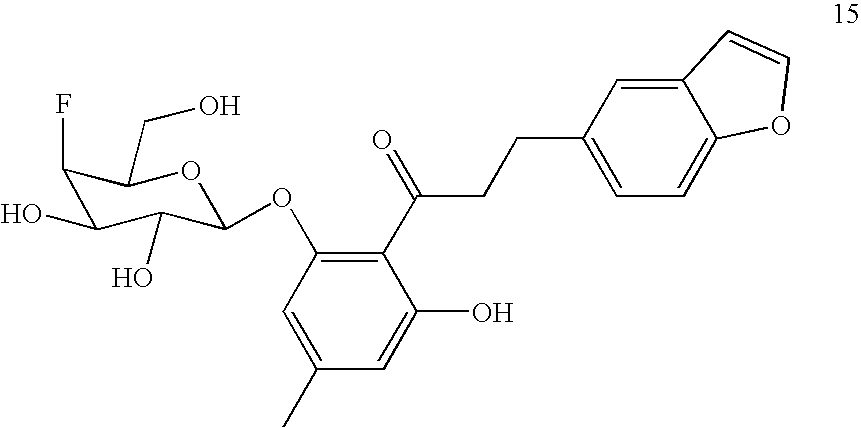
C1(F)C(O)C(O)C(OC2=C(C(CCC3=CC=C4C(=C3)C=CO4)=O)C(O)=CC(C)=C2)OC1CO
